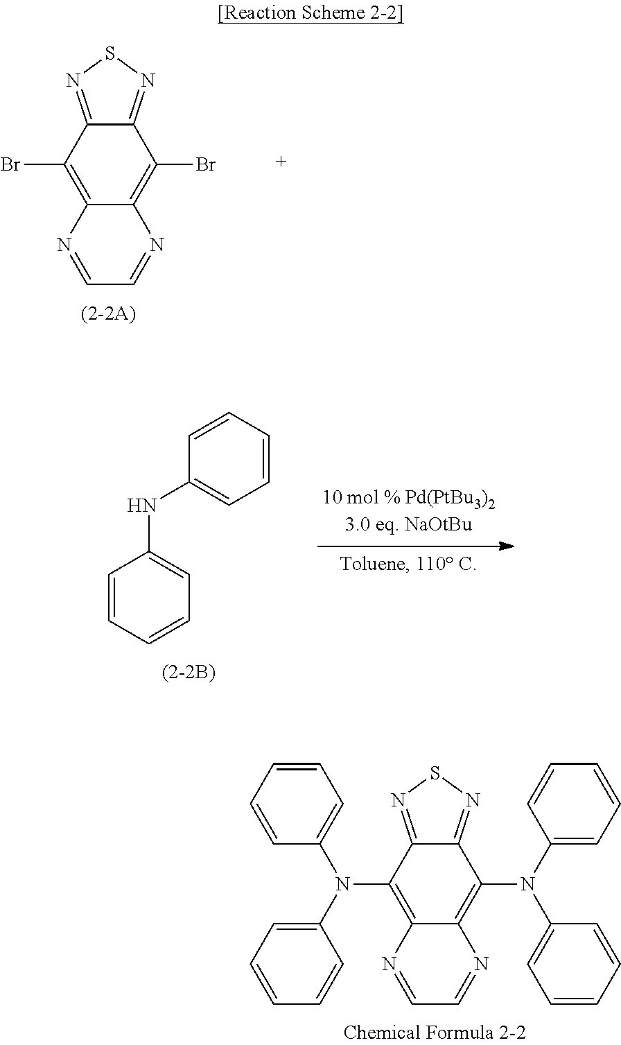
C1=NC2=C(Br)C3=NSN=C3C(Br)=C2N=C1.C1=CC=CC=C1NC1=CC=CC=C1.C1=NC2=C(N(C3=CC=CC=C3)C3=CC=CC=C3)C3=NSN=C3C(N(C3=CC=CC=C3)C3=CC=CC=C3)=C2N=C1
